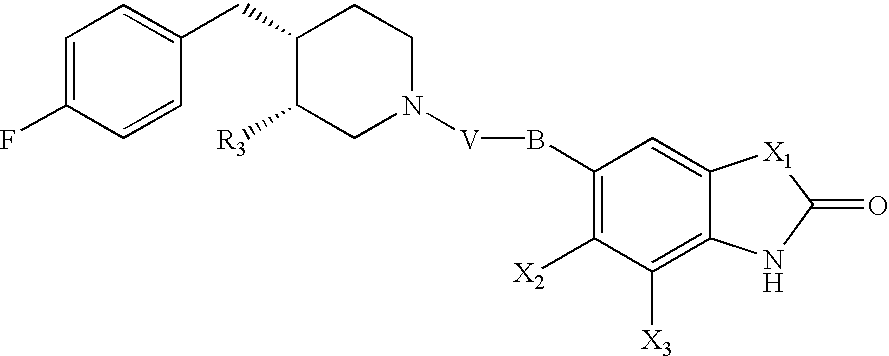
C1=C(F)C=CC(CC2C([R3])CN([V]BC3=C([X2])C([X3])=C4C(=C3)[X1]C(=O)N4)CC2)=C1
